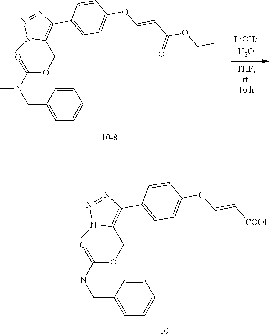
C1(CN(C)C(OCC2=C(C3=CC=C(OC=CC(OCC)=O)C=C3)N=NN2C)=O)=CC=CC=C1.C1(CN(C)C(OCC2=C(C3=CC=C(OC=C[COOH])C=C3)N=NN2C)=O)=CC=CC=C1
